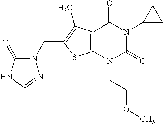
C12=C(N(CCOC)C(=O)N(C3CC3)C1=O)SC(CN1C(=O)NC=N1)=C2C
